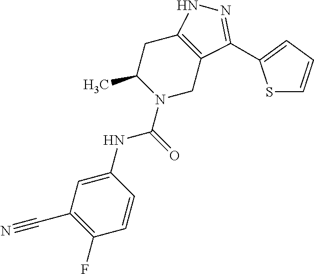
C1C2=C(CN(C(NC3=CC(C#N)=C(F)C=C3)=O)C1C)C(C1=CC=CS1)=NN2
